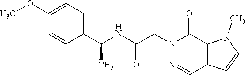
C1(OC)=CC=C(C(NC(CN2N=CC3=C(C2=O)N(C)C=C3)=O)C)C=C1
